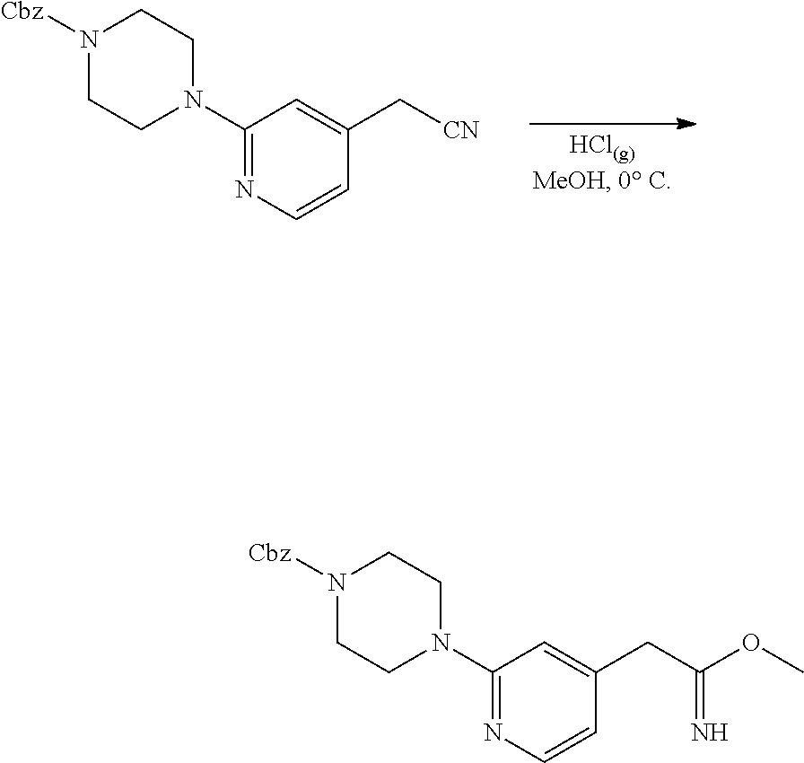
C1(N2CCN([Cbz])CC2)=NC=CC(C[CN])=C1.C1(N2CCN([Cbz])CC2)=NC=CC(CC(=N)OC)=C1
